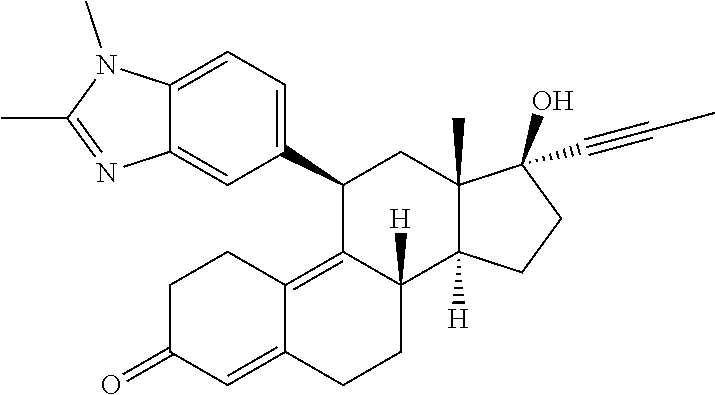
C12=CC=C(C3C4=C5C(=CC(=O)CC5)CCC4([H])C4([H])C(C)(C3)C(O)(C#CC)CC4)C=C1N=C(C)N2C
